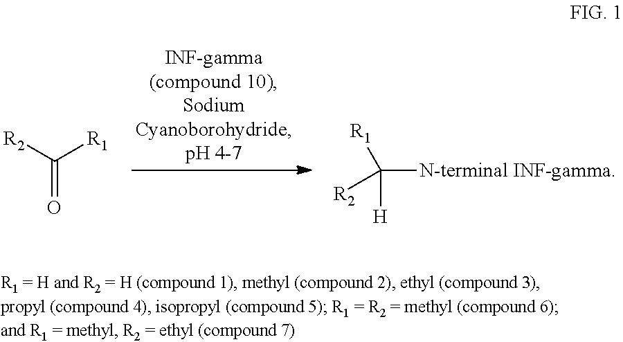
C(=O)([R2])[R1].C([H])([R1])([N-terminal INF-gamma])[R2]
